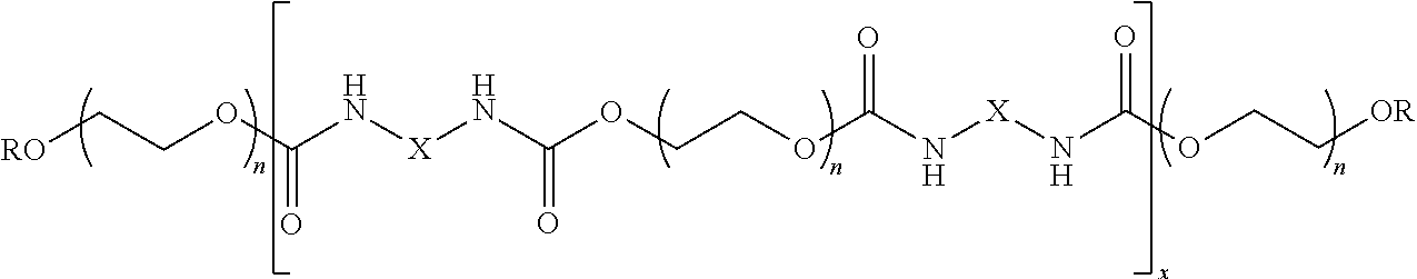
[RO]CCOC(N[X]NC(OCCOC(N[X]NC(OCC[OR])=O)=O)=O)=O
